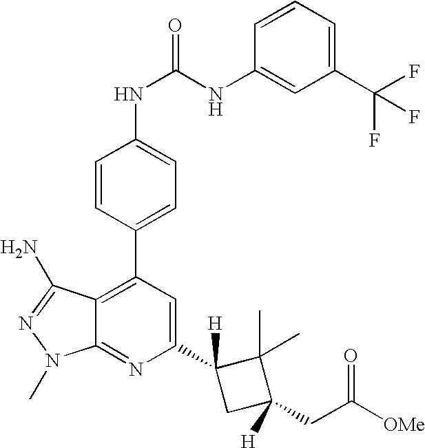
C1=CC(C2=C3C(=NC(C4([H])CC(CC([OMe])=O)([H])C4(C)C)=C2)N(C)N=C3N)=CC=C1NC(NC1=CC(C(F)(F)F)=CC=C1)=O
